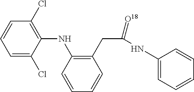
C1=CC=C(Cl)C(NC2=C(CC(NC3=CC=CC=C3)=[O18])C=CC=C2)=C1Cl
